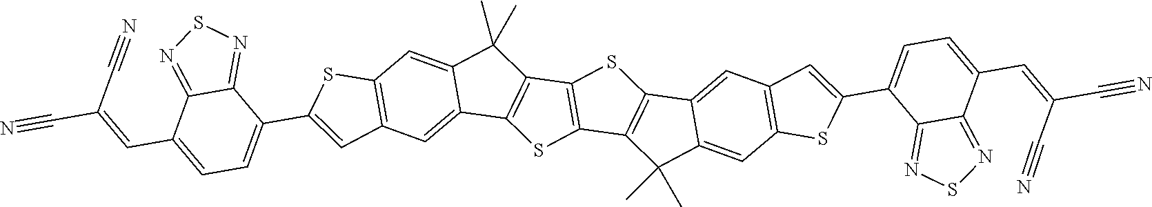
C12=C(C=C3C(=C1)C(C)(C)C1=C3SC3=C1SC1=C3C(C)(C)C3=CC4=C(C=C13)C=C(C1=CC=C(C=C(C#N)C#N)C3=NSN=C13)S4)C=C(C1=CC=C(C=C(C#N)C#N)C3=NSN=C13)S2
